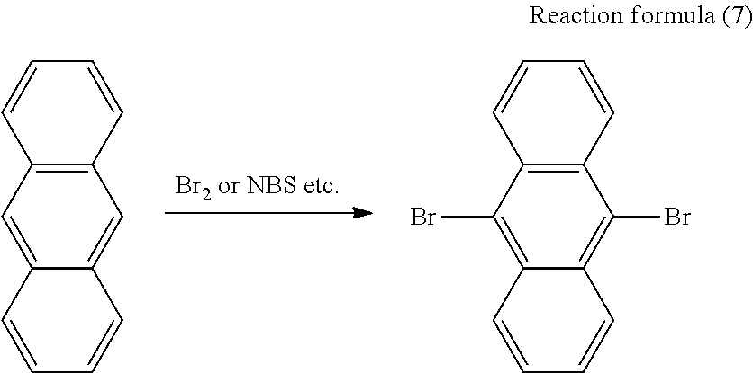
C12=C(C=C3C(=C1)C=CC=C3)C=CC=C2.C12=C(C(Br)=C3C(=C1Br)C=CC=C3)C=CC=C2
